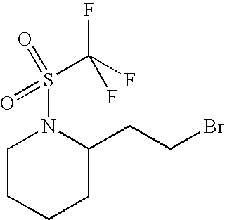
C1CCCC(CCBr)N1S(C(F)(F)F)(=O)=O
